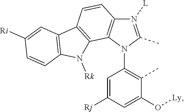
C1(N2C(C)=N([L])C3=C2C2=C(C=C3)C3=C(N2[Rk])C=CC([Ri])=C3)=C(C)C(O[Ly])=CC([Rj])=C1
